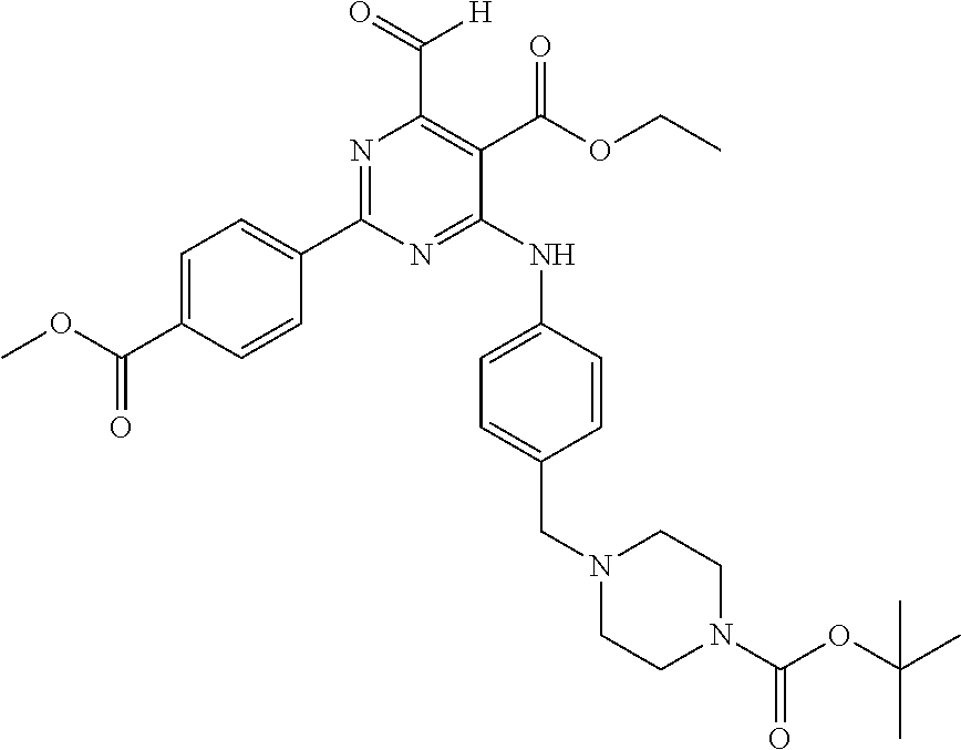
C1(C2=NC(C([H])=O)=C(C(OCC)=O)C(NC3=CC=C(CN4CCN(C(OC(C)(C)C)=O)CC4)C=C3)=N2)=CC=C(C(OC)=O)C=C1
